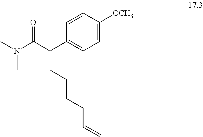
C1=CC([OCH3])=CC=C1C(C(N(C)C)=O)CCCCC=C
